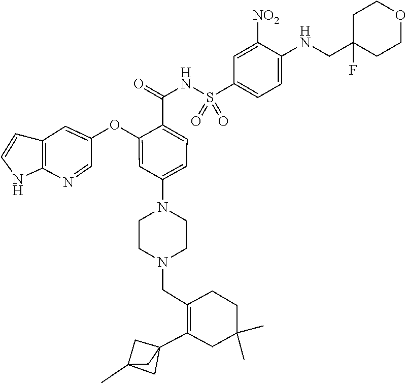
C12=C(N=CC(OC3=CC(N4CCN(CC5=C(C67CC(C)(C6)C7)CC(C)(C)CC5)CC4)=CC=C3C(=O)NS(C3=CC=C(NCC4(F)CCOCC4)C([NO2])=C3)(=O)=O)=C1)NC=C2
